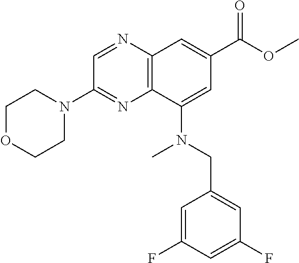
C12=C(N=CC(N3CCOCC3)=N1)C=C(C(=O)OC)C=C2N(CC1=CC(F)=CC(F)=C1)C
